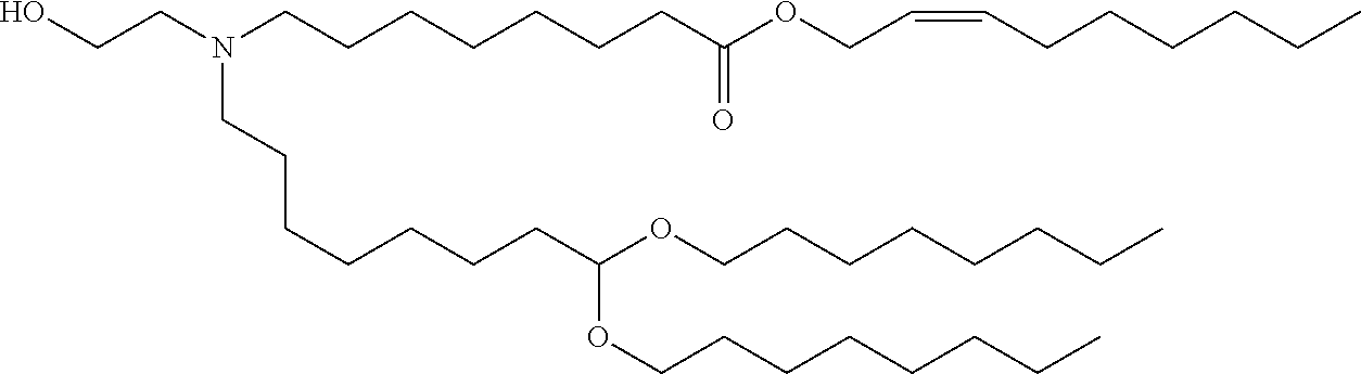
OCCN(CCCCCCCC(OCC=CCCCCCC)=O)CCCCCCCC(OCCCCCCCC)OCCCCCCCC
